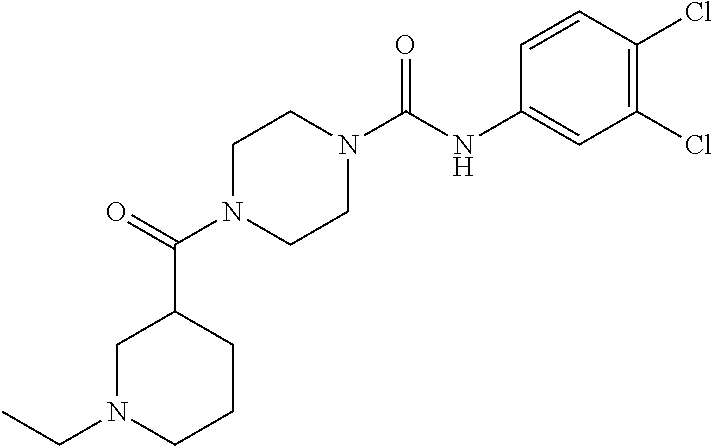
C1(C(N2CCN(C(=O)NC3=CC(Cl)=C(Cl)C=C3)CC2)=O)CN(CC)CCC1
